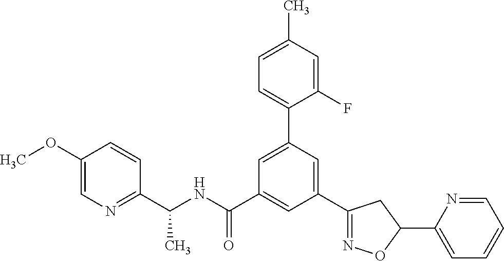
C1(C(NC(=O)C2=CC(C3=NOC(C4=CC=CC=N4)C3)=CC(C3=CC=C(C)C=C3F)=C2)C)=NC=C(OC)C=C1
